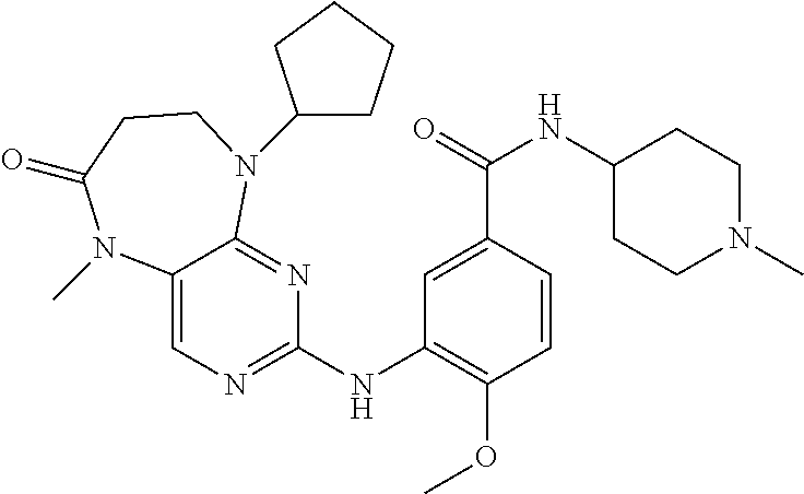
C1(NC2=C(OC)C=CC(C(=O)NC3CCN(C)CC3)=C2)=NC=C2C(=N1)N(C1CCCC1)CCC(=O)N2C
